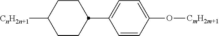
C1CC(C2=CC=C(O[CmH2m+1])C=C2)CCC1[CnH2n+1]
